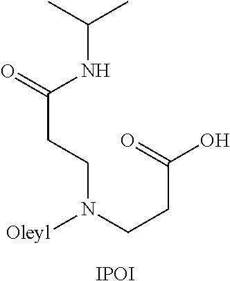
C(NC(=O)CCN(CCC(O)=O)[Oleyl])(C)C.[IPOI]
